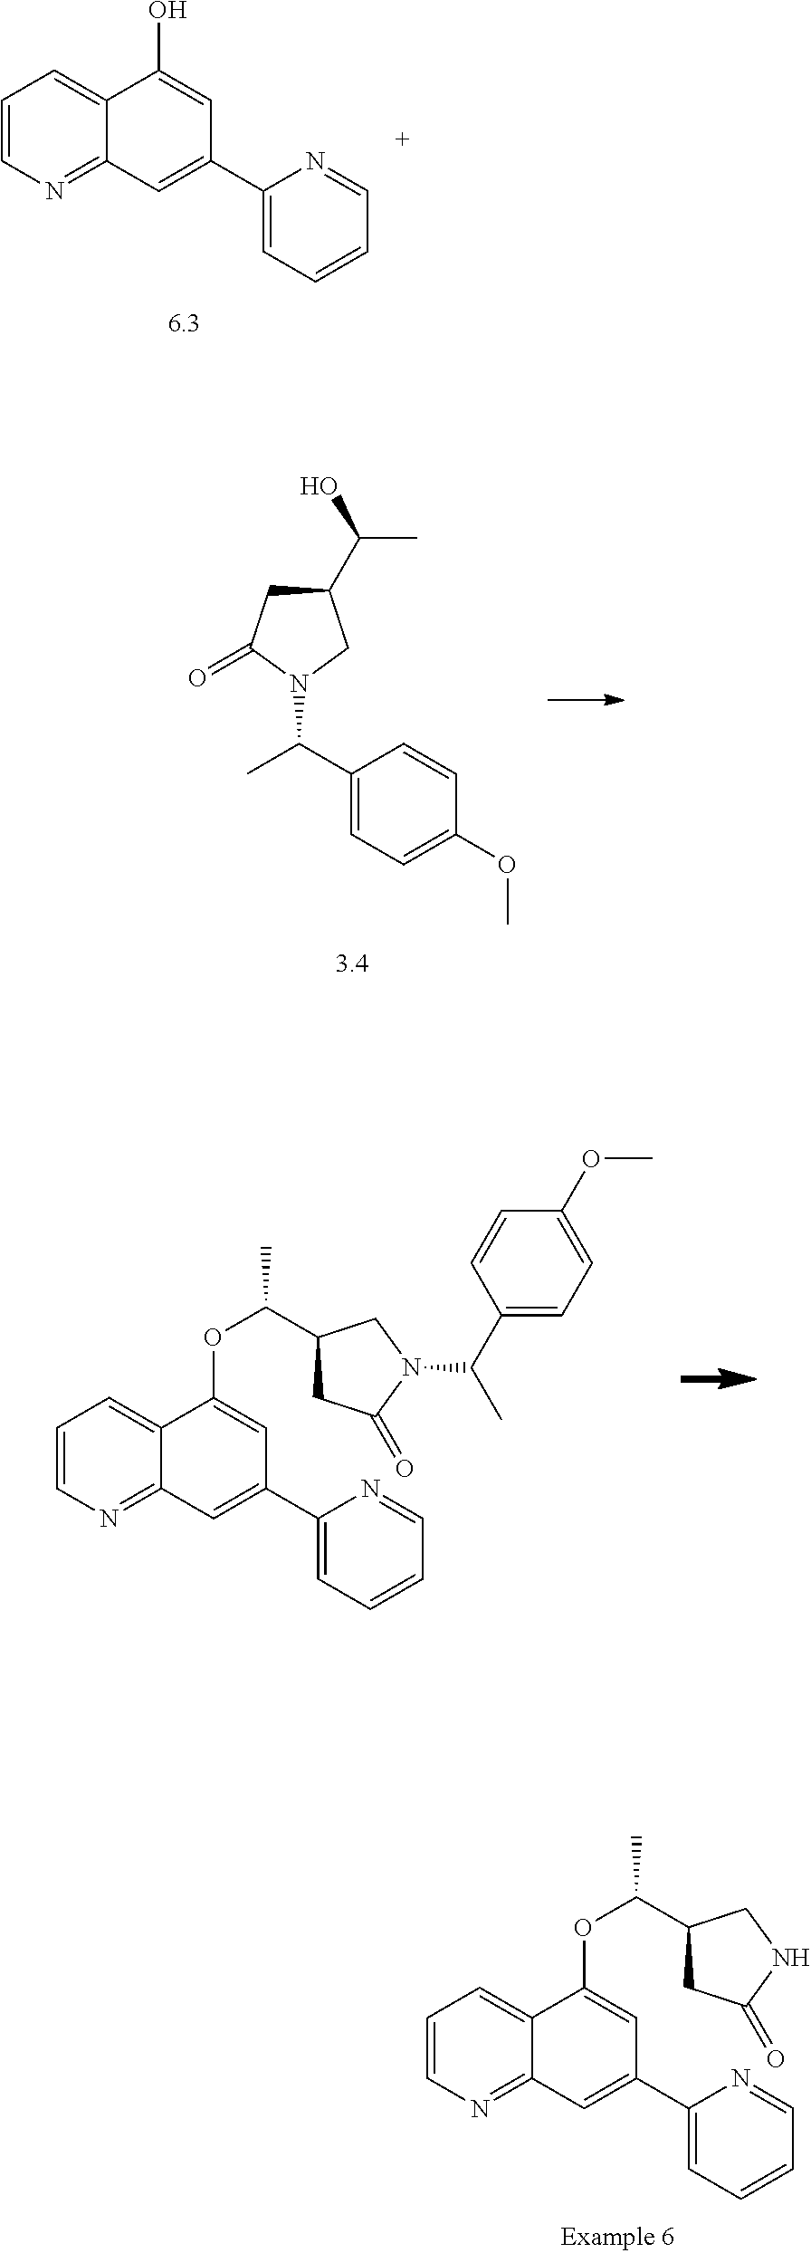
C12=NC=CC=C1C(O)=CC(C1=CC=CC=N1)=C2.C1(C(O)C)CC(=O)N(C(C)C2=CC=C(OC)C=C2)C1.C12=NC=CC=C1C(OC(C)C1CC(=O)N(C(C)C3=CC=C(OC)C=C3)C1)=CC(C1=CC=CC=N1)=C2.C12=NC=CC=C1C(OC(C)C1CC(=O)NC1)=CC(C1=CC=CC=N1)=C2
